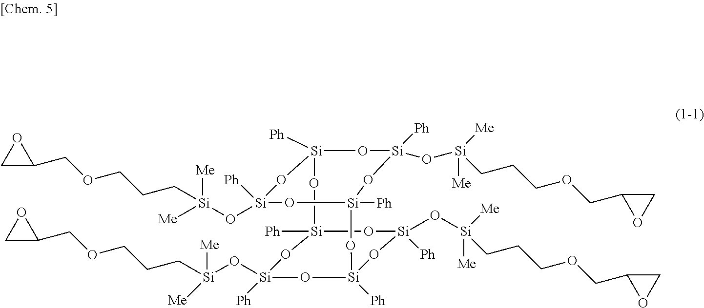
[Si]12([Ph])O[Si]3([Ph])O[Si]([Ph])(O[Si]([Me])([Me])CCCOCC4OC4)O[Si]([Ph])(O[Si](O[Si]([Me])([Me])CCCOCC4OC4)([Ph])O3)O[Si]([Ph])(O[Si]([Ph])(O[Si](CCCOCC3OC3)([Me])[Me])O1)O[Si]([Ph])(O[Si]([Me])([Me])CCCOCC1OC1)O2
